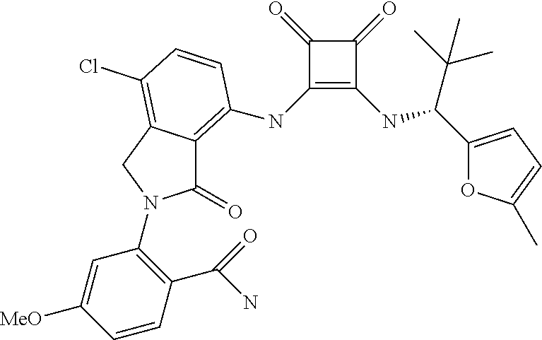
C1(NC2=C3C(=O)N(C4=C(C(N)=O)C=CC([MeO])=C4)CC3=C(Cl)C=C2)=C(NC(C(C)(C)C)C2=CC=C(C)O2)C(=O)C1=O
